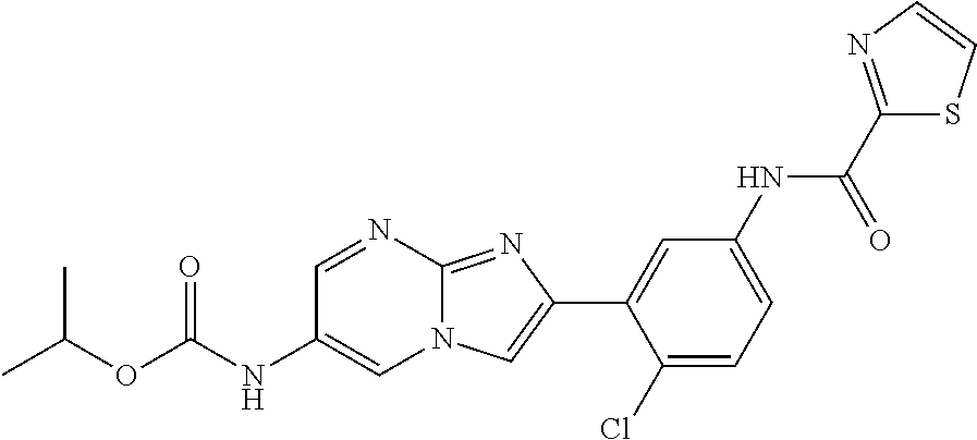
C1=NC2=NC(C3=CC(NC(C4=NC=CS4)=O)=CC=C3Cl)=CN2C=C1NC(OC(C)C)=O
